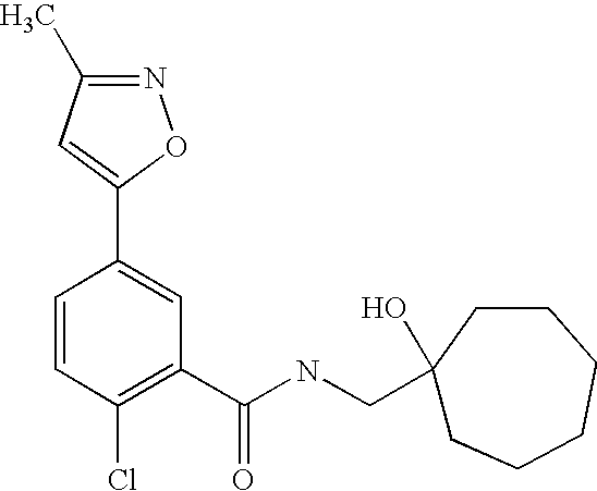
C1=CC(Cl)=C(C(NCC2(O)CCCCCC2)=O)C=C1C1=CC(C)=NO1
